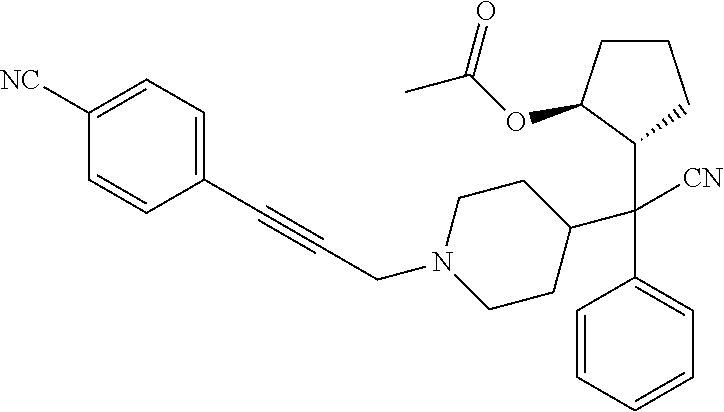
C1([NC])=CC=C(C#CCN2CCC(C(C3=CC=CC=C3)([CN])C3C(OC(C)=O)CCC3)CC2)C=C1
